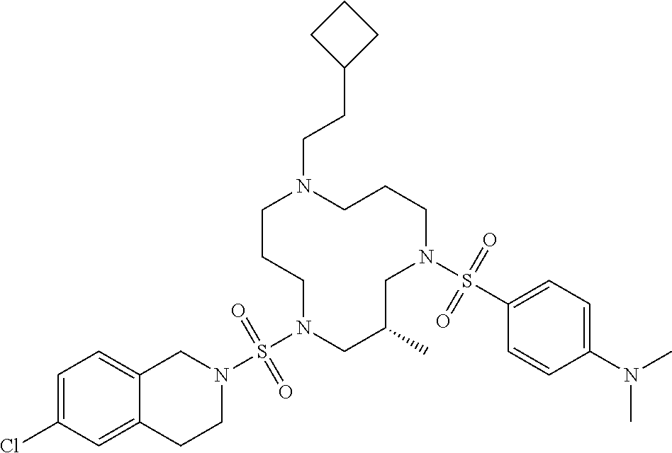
C1CCN(S(N2CC3=CC=C(Cl)C=C3CC2)(=O)=O)CC(C)CN(S(C2=CC=C(N(C)C)C=C2)(=O)=O)CCCN1CCC1CCC1
